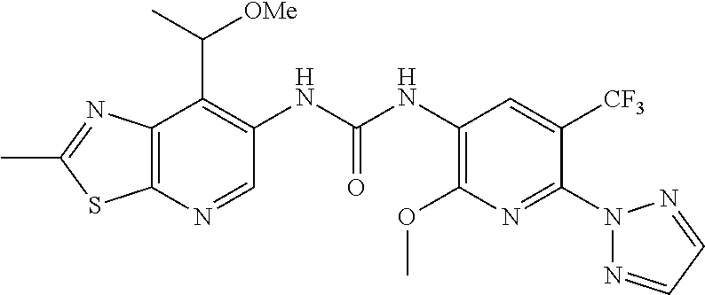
C1=NN(C2=NC(OC)=C(NC(NC3=C(C(C)[OMe])C4=C(SC(C)=N4)N=C3)=O)C=C2[CF3])N=C1
